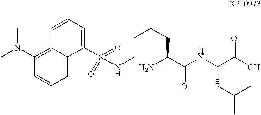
C1=CC=C2C(=C1N(C)C)C=CC=C2S(NCCCCC(N)C(NC(C(O)=O)CC(C)C)=O)(=O)=O
